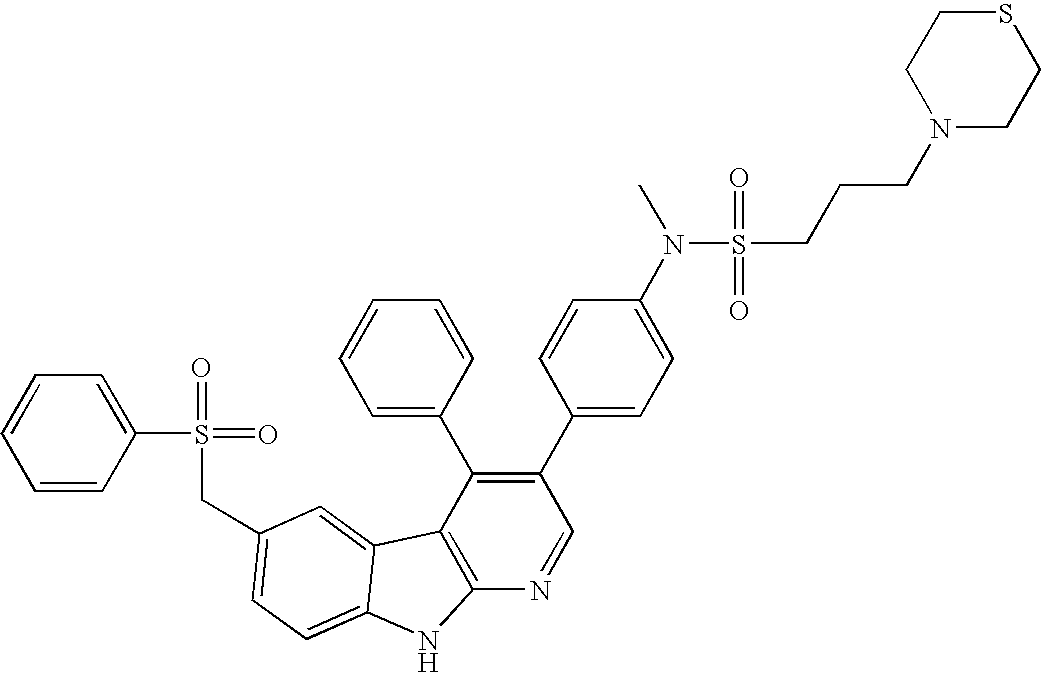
C(C1=CC=C2C(=C1)C1=C(N=CC(C3=CC=C(N(C)S(CCCN4CCSCC4)(=O)=O)C=C3)=C1C1=CC=CC=C1)N2)S(=O)(=O)C1=CC=CC=C1
